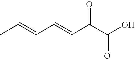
CC=CC=CC(C(O)=O)=O
